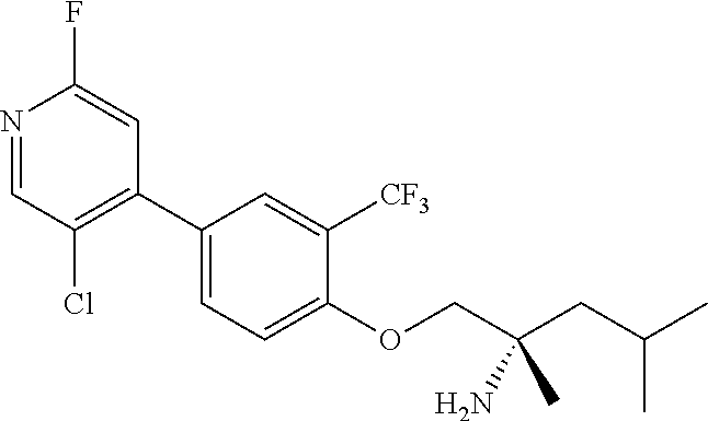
N1=CC(Cl)=C(C2=CC=C(OCC(CC(C)C)(N)C)C([CF3])=C2)C=C1F
